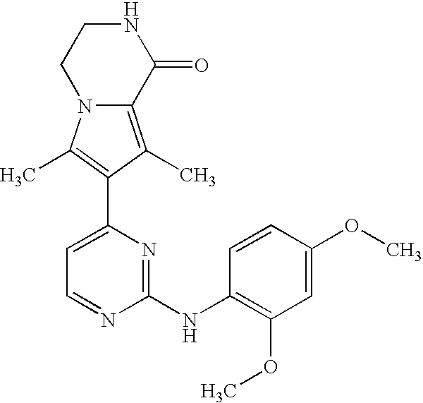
C12=C(C)C(C3=CC=NC(NC4=C(OC)C=C(OC)C=C4)=N3)=C(C)N1CCNC2=O
